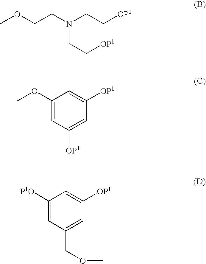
COCCN(CC[OP1])CC[OP1].COC1=CC([OP1])=CC([OP1])=C1.[P1O]C1=CC(COC)=CC([OP1])=C1
